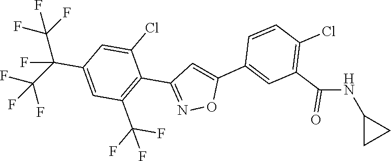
N1=C(C2=C(C(F)(F)F)C=C(C(F)(C(F)(F)F)C(F)(F)F)C=C2Cl)C=C(C2=CC(C(=O)NC3CC3)=C(Cl)C=C2)O1
